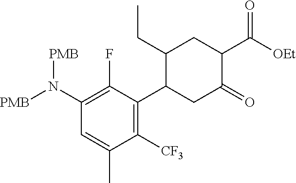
N(C1=C(F)C(C2C(CC)CC(C(=O)[OEt])C(=O)C2)=C([CF3])C(C)=C1)([PMB])[PMB]
